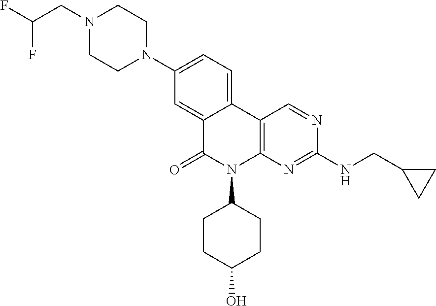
C1(N2CCN(CC(F)F)CC2)=CC=C2C(=C1)C(=O)N(C1CCC(O)CC1)C1=C2C=NC(NCC2CC2)=N1
